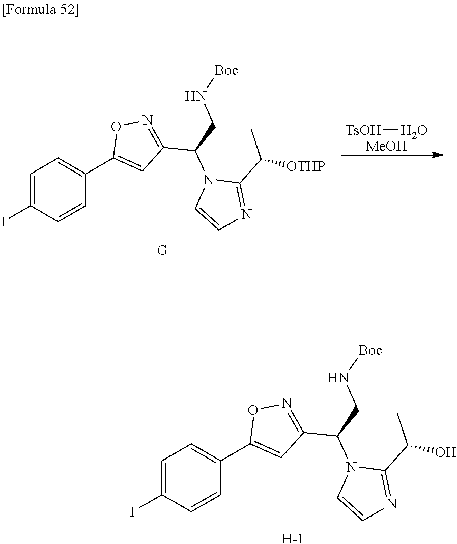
[TsOH]O.[MeOH].C1=CN=C(C(C)[OTHP])N1C(C1=NOC(C2=CC=C(I)C=C2)=C1)CN[Boc].C1=CN=C(C(C)O)N1C(C1=NOC(C2=CC=C(I)C=C2)=C1)CN[Boc].[H]
